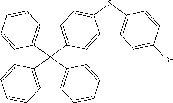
C12=C(C=CC=C1)C1(C3=C2C=CC=C3)C2=C(C3=C1C=CC=C3)C=C1C(=C2)C2=C(S1)C=CC(Br)=C2
